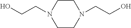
C1CN(CCO)CCN1CCO
